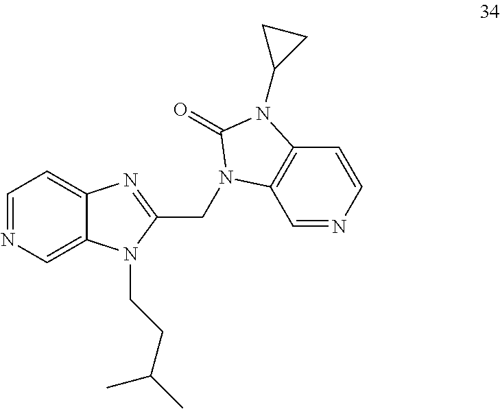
C1=NC=C2C(=C1)N=C(CN1C3=C(C=CN=C3)N(C3CC3)C1=O)N2CCC(C)C
